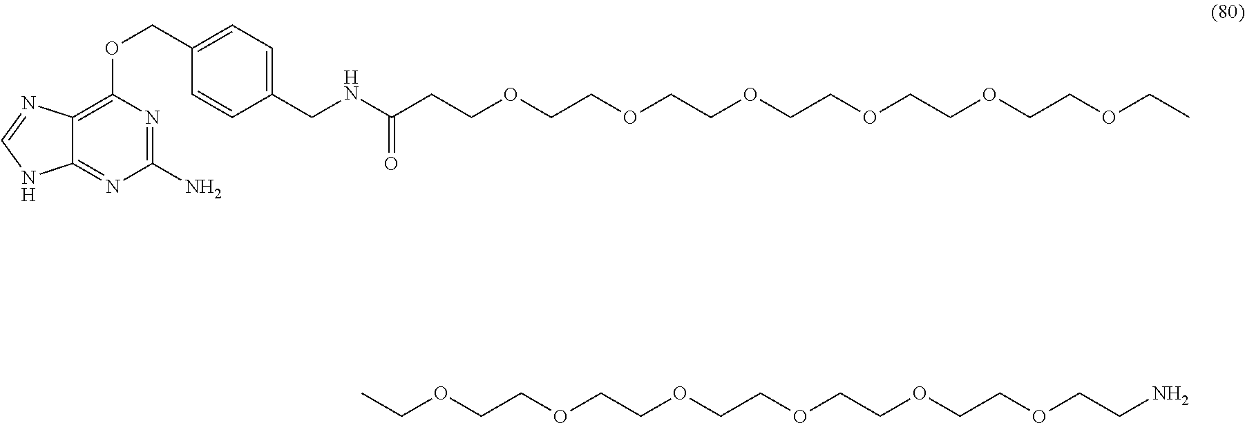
C(OCCOCCOCCOCCOCCOCCN)C.C1(N)=NC(OCC2=CC=C(CNC(CCOCCOCCOCCOCCOCCOCC)=O)C=C2)=C2C(=N1)NC=N2
